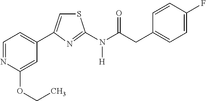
C1=NC(OCC)=CC(C2=CSC(N(C(CC3=CC=C(F)C=C3)=O)[H])=N2)=C1
